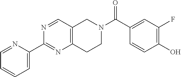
C1=NC(C2=NC3=C(C=N2)CN(C(C2=CC(F)=C(O)C=C2)=O)CC3)=CC=C1
